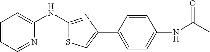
C1=CC=NC(NC2=NC(C3=CC=C(NC(C)=O)C=C3)=CS2)=C1
